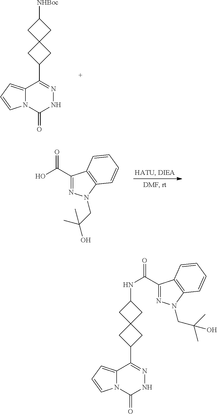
C1([NHBoc])CC2(C1)CC(C1=NNC(=O)N3C1=CC=C3)C2.OC(C1=NN(CC(O)(C)C)C2=C1C=CC=C2)=O.C1(NC(=O)C2=NN(CC(C)(C)O)C3=C2C=CC=C3)CC2(C1)CC(C1=NNC(=O)N3C1=CC=C3)C2
